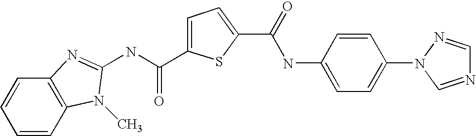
C1=C(C(NC2=NC3=C(C=CC=C3)N2C)=O)SC(C(=O)NC2=CC=C(N3C=NC=N3)C=C2)=C1
